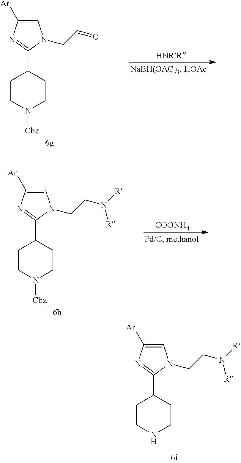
C1CNCCC1C1=NC([Ar])=CN1CCN([R])[R].C1CN([Cbz])CCC1C1=NC([Ar])=CN1CC=O.[COONH4].C1CN([Cbz])CCC1C1=NC([Ar])=CN1CCN([R])[R]
